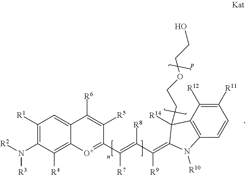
C12=CC([R1])=C(N([R2])[R3])C([R4])=C1[O+]=C(C(=C([R8])C([R9])=C1C([R14])(CCOCCO)C3=C(C=CC([R11])=C3[R12])N1[R10])[R7])C([R5])=C2[R6]
